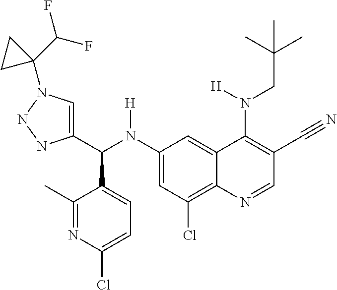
C1(N(C(C2=CN(C3(C(F)F)CC3)NN2)C2=CC=C(Cl)N=C2C)[H])=CC(Cl)=C2C(=C1)C(N(CC(C)(C)C)[H])=C(C#N)C=N2
